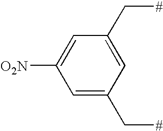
C1([O2N])=CC(C[#])=CC(C[#])=C1
